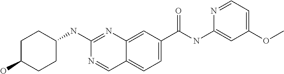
C1(O)CCC(NC2=NC3=CC(C(NC4=CC(OC)=CC=N4)=O)=CC=C3C=N2)CC1
